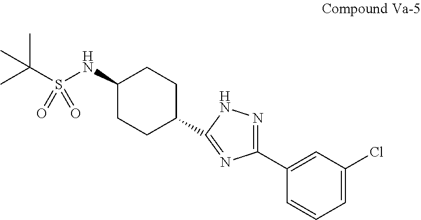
CC(S(NC1CCC(C2=NC(C3=CC(Cl)=CC=C3)=NN2)CC1)(=O)=O)(C)C
